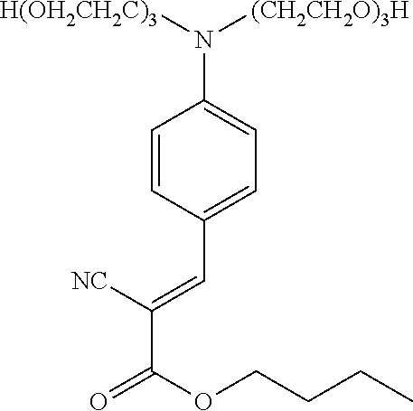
C1=CC(C=C(C(=O)OCCCC)[NC])=CC=C1N([(CH2CH2O)3H])[H(OH2CH2C)3]
